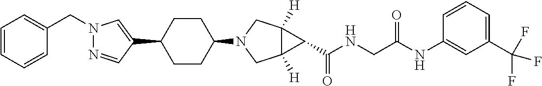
C1(C2CCC(N3CC4([H])C([H])(C3)C4C(NCC(NC3=CC(C(F)(F)F)=CC=C3)=O)=O)CC2)=CN(CC2=CC=CC=C2)N=C1
